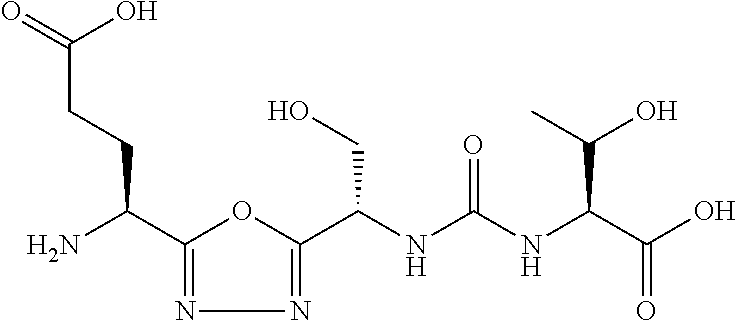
C1(C(N)CCC(=O)O)=NN=C(C(NC(NC(C(O)=O)C(O)C)=O)CO)O1
